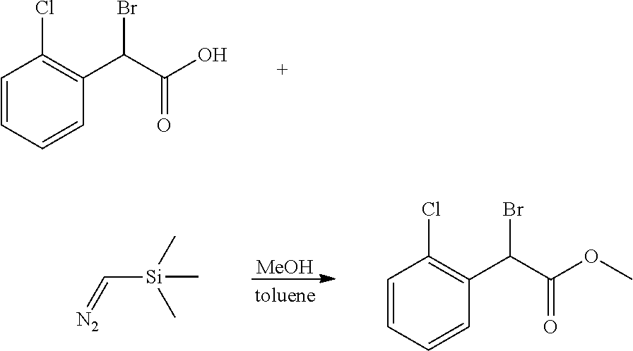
C1=CC=CC(C(C(O)=O)Br)=C1Cl.[MeOH].[N2]=C[Si](C)(C)C.C1=CC=CC(C(C(OC)=O)Br)=C1Cl
